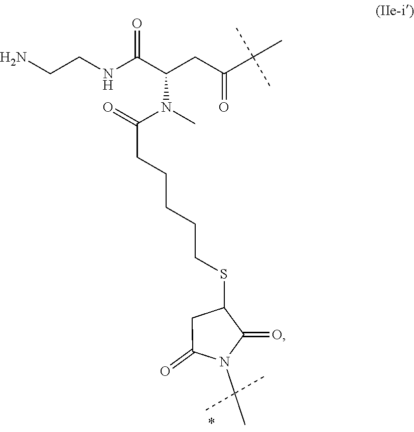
N(C)(C(CCCCCSC1CC(=O)N(C(C)(C)C)C1=O)=O)C(CC(=O)C(C)(C)C)C(NCCN)=O
